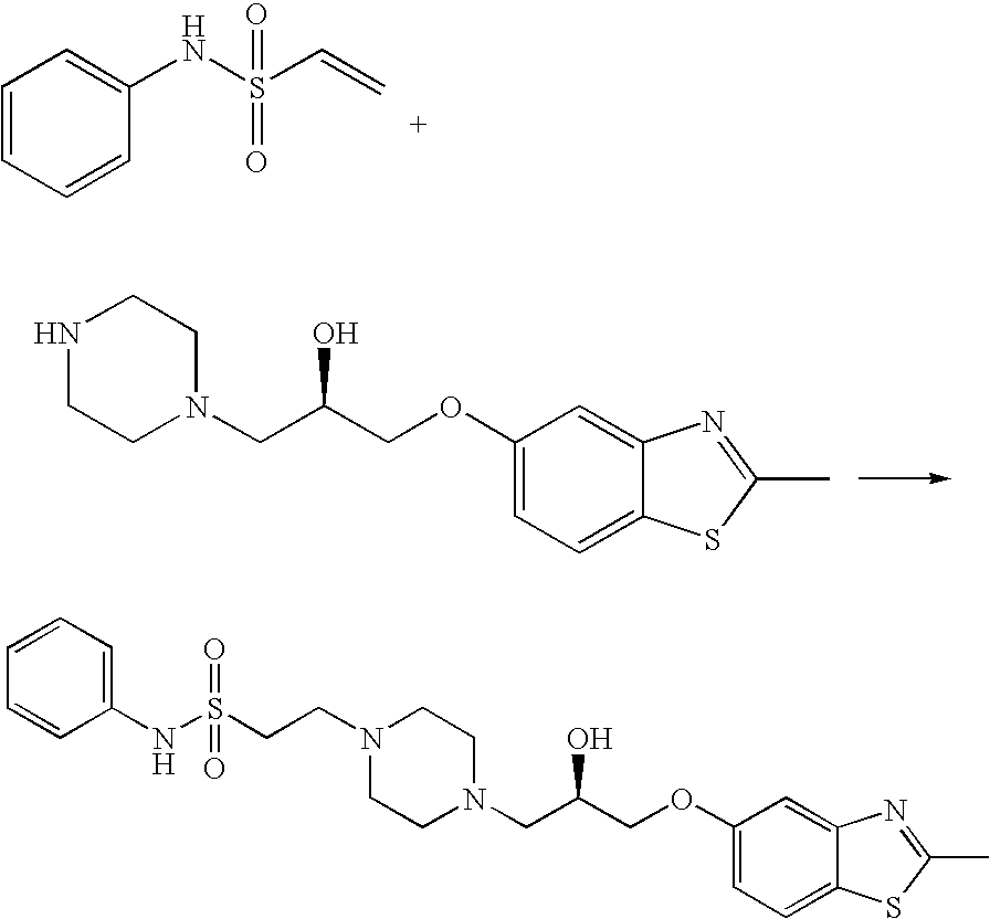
C1=CC=CC(NS(C=C)(=O)=O)=C1.N1CCN(CC(COC2=CC=C3C(=C2)N=C(C)S3)O)CC1.C1CN(CC(COC2=CC=C3C(=C2)N=C(C)S3)O)CCN1CCS(NC1=CC=CC=C1)(=O)=O
